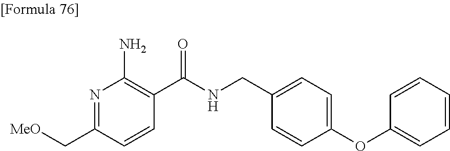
N1=C(C[MeO])C=CC(C(NCC2=CC=C(OC3=CC=CC=C3)C=C2)=O)=C1N
